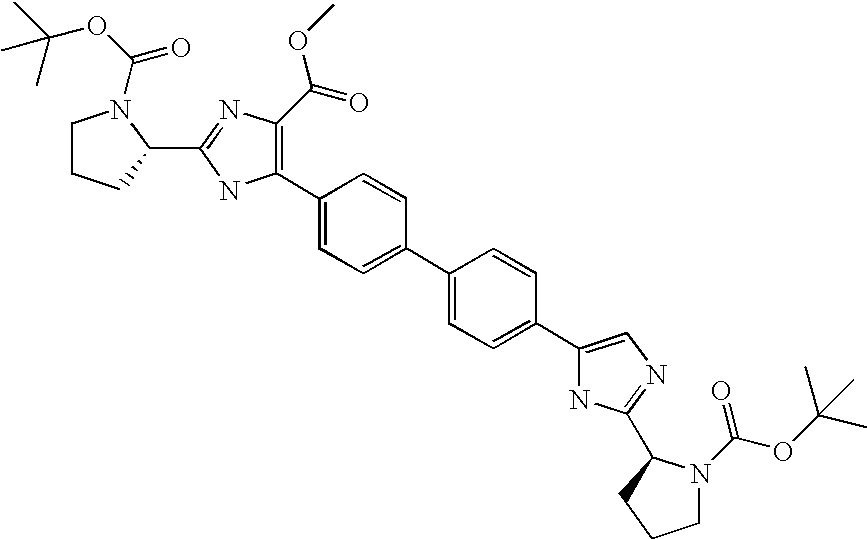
C1(C2=C(C(OC)=O)N=C(C3N(C(OC(C)(C)C)=O)CCC3)N2)=CC=C(C2=CC=C(C3=CN=C(C4N(C(OC(C)(C)C)=O)CCC4)N3)C=C2)C=C1
